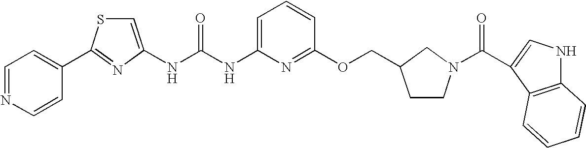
C1=NC=CC(C2=NC(NC(NC3=CC=CC(OCC4CCN(C(=O)C5=CNC6=C5C=CC=C6)C4)=N3)=O)=CS2)=C1
